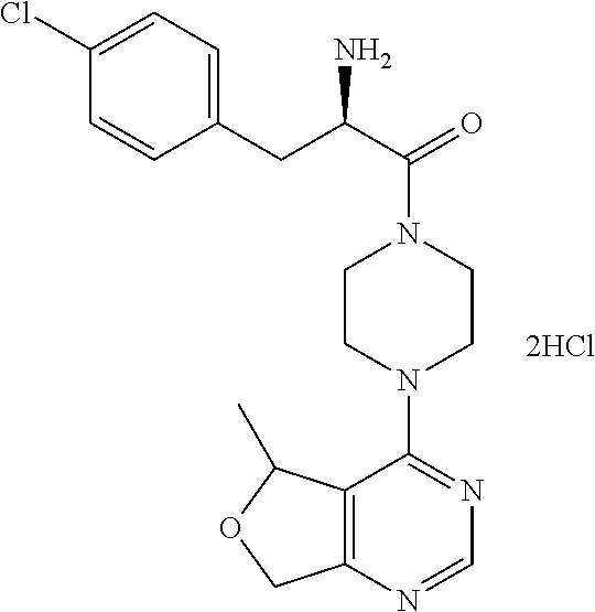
C12=C(N=CN=C1N1CCN(C(C(CC3=CC=C(Cl)C=C3)N)=O)CC1)COC2C
